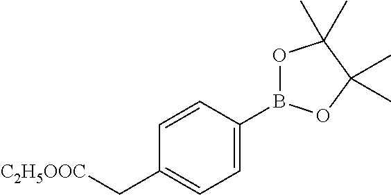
C1=C(B2OC(C)(C)C(C)(C)O2)C=CC(C[C2H5OOC])=C1
